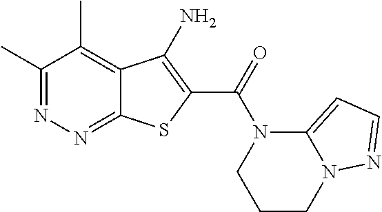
C1(C)=NN=C2C(=C1C)C(N)=C(C(=O)N1C3=CC=NN3CCC1)S2
